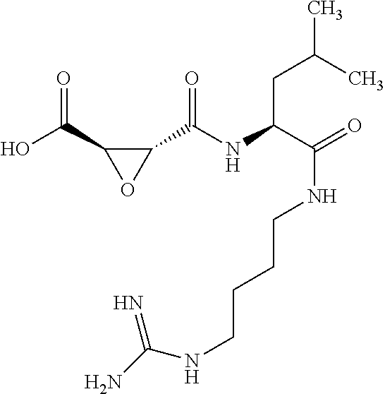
O=C(C1C(C(=O)NC(CC(C)C)C(=O)NCCCCNC(N)=N)O1)O
